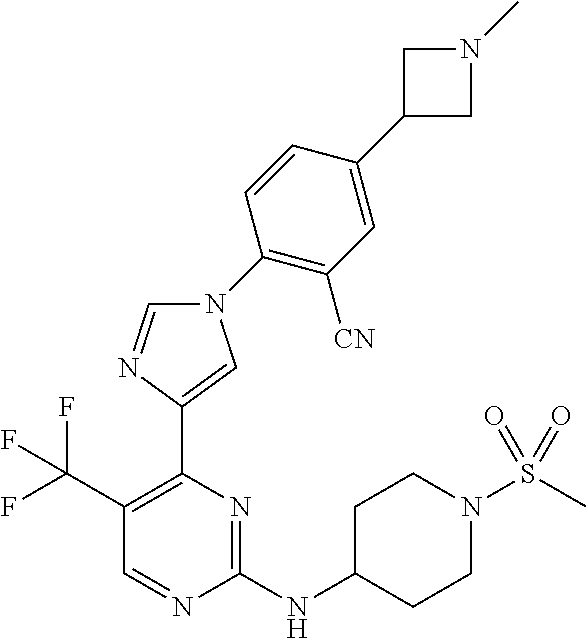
C1(NC2CCN(S(C)(=O)=O)CC2)=NC(C2=CN(C3=C([CN])C=C(C4CN(C)C4)C=C3)C=N2)=C(C(F)(F)F)C=N1
